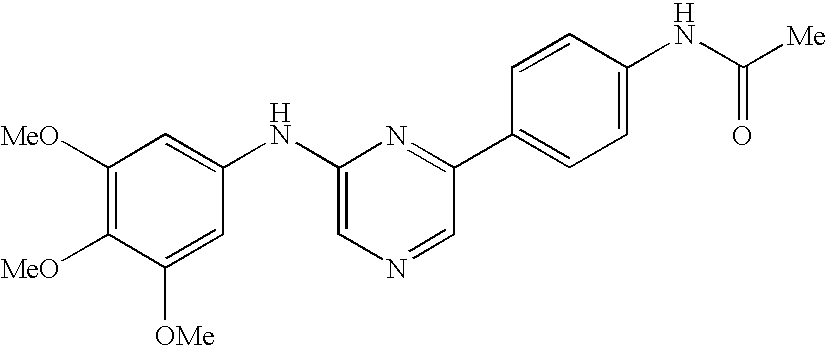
C1([MeO])=C([MeO])C([OMe])=CC(NC2=CN=CC(C3=CC=C(NC([Me])=O)C=C3)=N2)=C1
